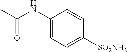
C1(NC(C)=O)=CC=C([SO2NH2])C=C1
